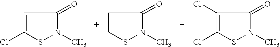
ClC1=CC(=O)N(C)S1.C1=CC(=O)N(C)S1.ClC1=C(Cl)C(=O)N(C)S1
